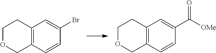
C12=C(C=C(C([OMe])=O)C=C1)CCOC2.C12=C(C=C(Br)C=C1)CCOC2
